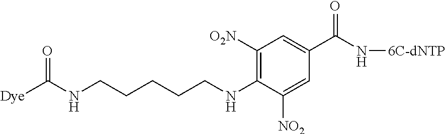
C1([O2N])=C(NCCCCCNC([Dye])=O)C([NO2])=CC(C(N[6C-dNTP])=O)=C1
